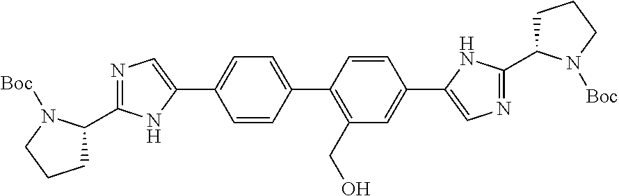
C1C(C2=NC=C(C3=CC=C(C4=C(CO)C=C(C5=CN=C(C6CCCN6[Boc])N5)C=C4)C=C3)N2)N([Boc])CC1
